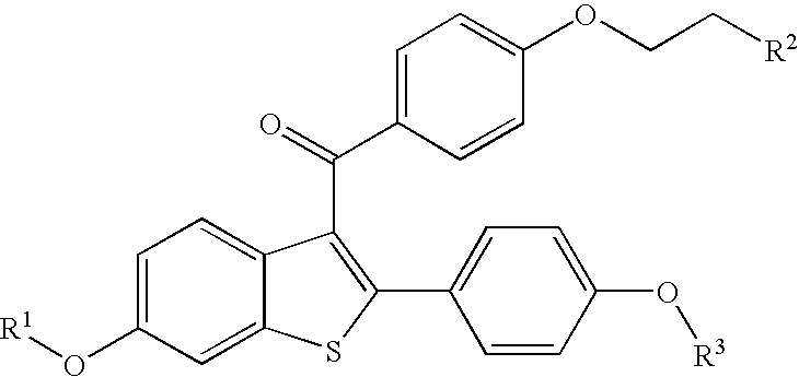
[R1]OC1=CC=C2C(=C1)SC(C1=CC=C(O[R3])C=C1)=C2C(C1=CC=C(OCC[R2])C=C1)=O
